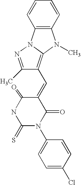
C1=CC2=C(C=C1)N(C)C1=C(C=C3C(=O)NC(=S)N(C4=CC=C(Cl)C=C4)C3=O)C(C)=NN21
